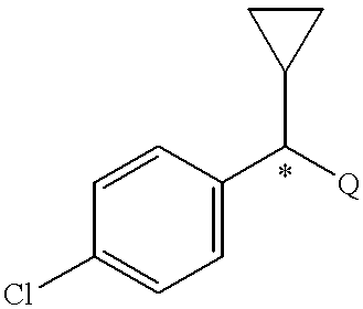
C1=C(C([Q])C2CC2)C=CC(Cl)=C1
